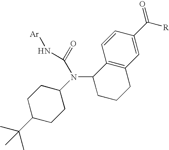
C1(N(C(=O)N[Ar])C2CCC(C(C)(C)C)CC2)CCCC2=C1C=CC(C(=O)[R])=C2
